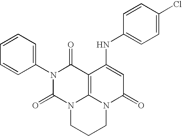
N1(C2=CC=CC=C2)C(=O)N2C3=C(C1=O)C(NC1=CC=C(Cl)C=C1)=CC(=O)N3CCC2
